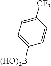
C1=C([CF3])C=CC([(HO)2B])=C1
